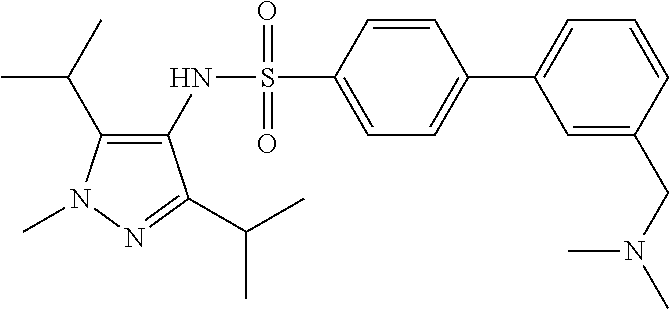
C1(C(C)C)=C(NS(C2=CC=C(C3=CC=CC(CN(C)C)=C3)C=C2)(=O)=O)C(C(C)C)=NN1C
